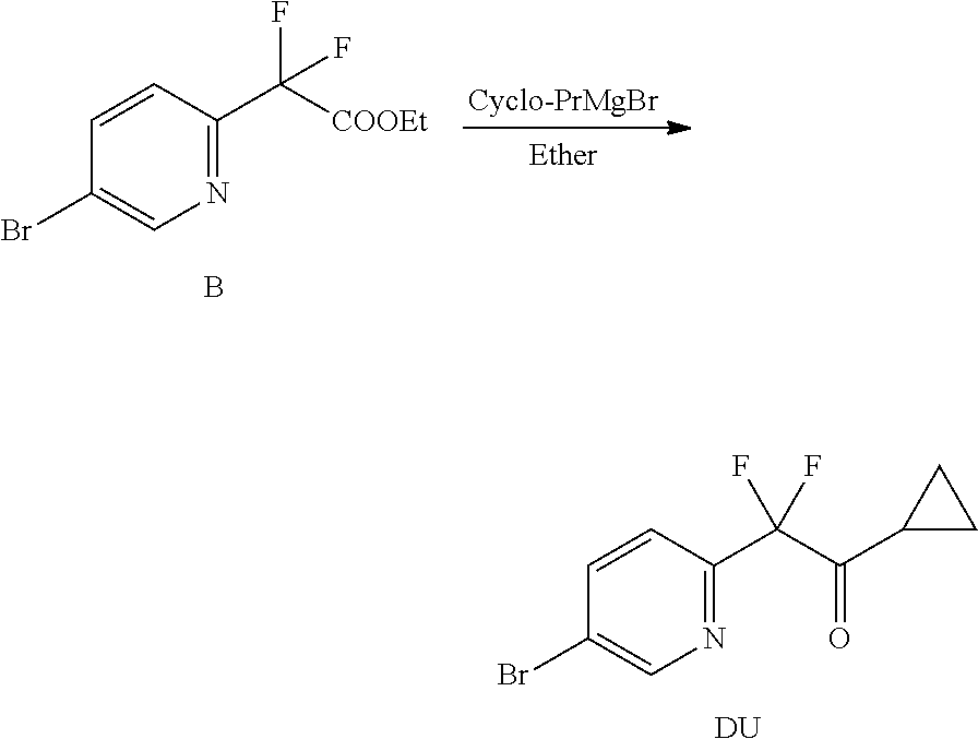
N1=C(C(C(C2CC2)=O)(F)F)C=CC(Br)=C1.[DU].N1=C(C([COOEt])(F)F)C=CC(Br)=C1.B
